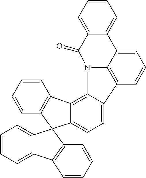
C1=CC=C2C(=C1)C1(C3=CC=C4C(=C3C3=C1C=CC=C3)N1C3=C4C=CC=C3C3=CC=CC=C3C1=O)C1=C2C=CC=C1
